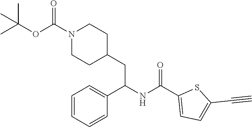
N1(C(OC(C)(C)C)=O)CCC(CC(NC(C2=CC=C(C#C)S2)=O)C2=CC=CC=C2)CC1
